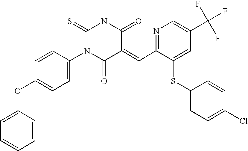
C1=CC=CC(OC2=CC=C(N3C(=O)C(=CC4=NC=C(C(F)(F)F)C=C4SC4=CC=C(Cl)C=C4)C(=O)NC3=S)C=C2)=C1
